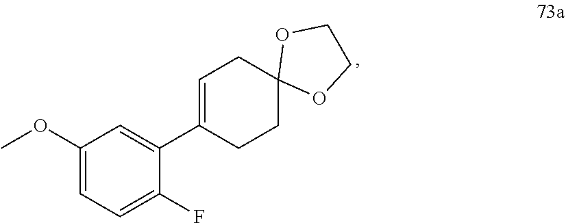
C1(OC)=CC=C(F)C(C2=CCC3(CC2)OCCO3)=C1
